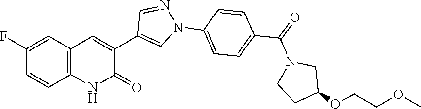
C1(F)=CC2=C(C=C1)NC(=O)C(C1=CN(C3=CC=C(C(N4CCC(OCCOC)C4)=O)C=C3)N=C1)=C2
